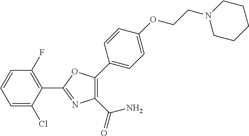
C1=C(Cl)C(C2=NC(C(N)=O)=C(C3=CC=C(OCCN4CCCCC4)C=C3)O2)=C(F)C=C1
